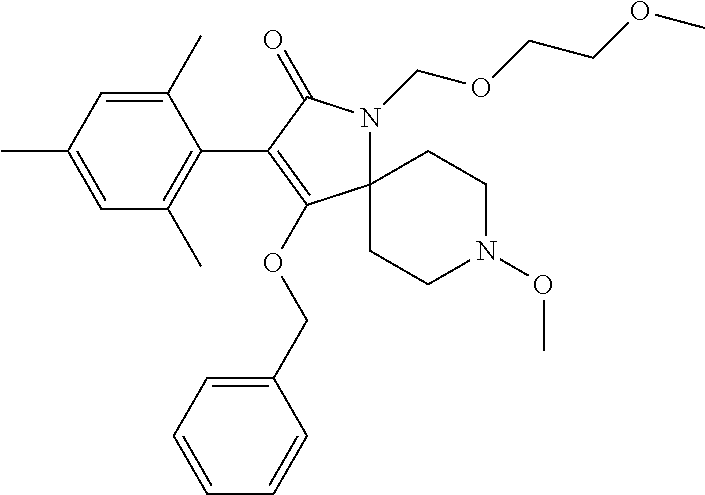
C1(C)=CC(C)=CC(C)=C1C1=C(OCC2=CC=CC=C2)C2(N(COCCOC)C1=O)CCN(OC)CC2
